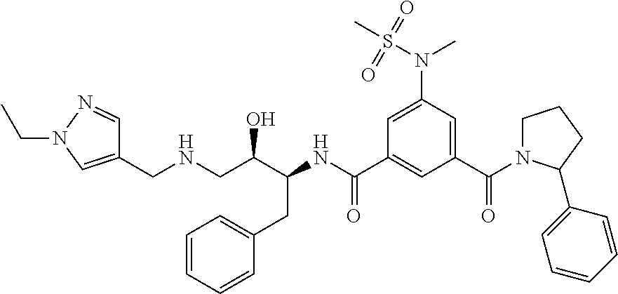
C1(CNCC(C(NC(C2=CC(C(=O)N3CCCC3C3=CC=CC=C3)=CC(N(S(C)(=O)=O)C)=C2)=O)CC2=CC=CC=C2)O)=CN(CC)N=C1
